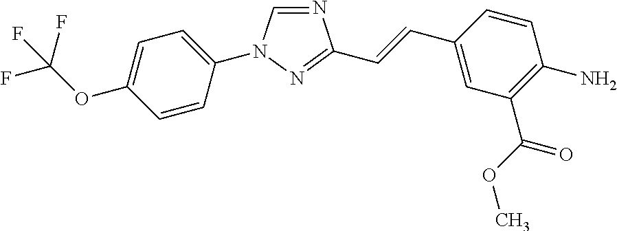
N1=CN(C2=CC=C(OC(F)(F)F)C=C2)N=C1C=CC1=CC(C(OC)=O)=C(N)C=C1
